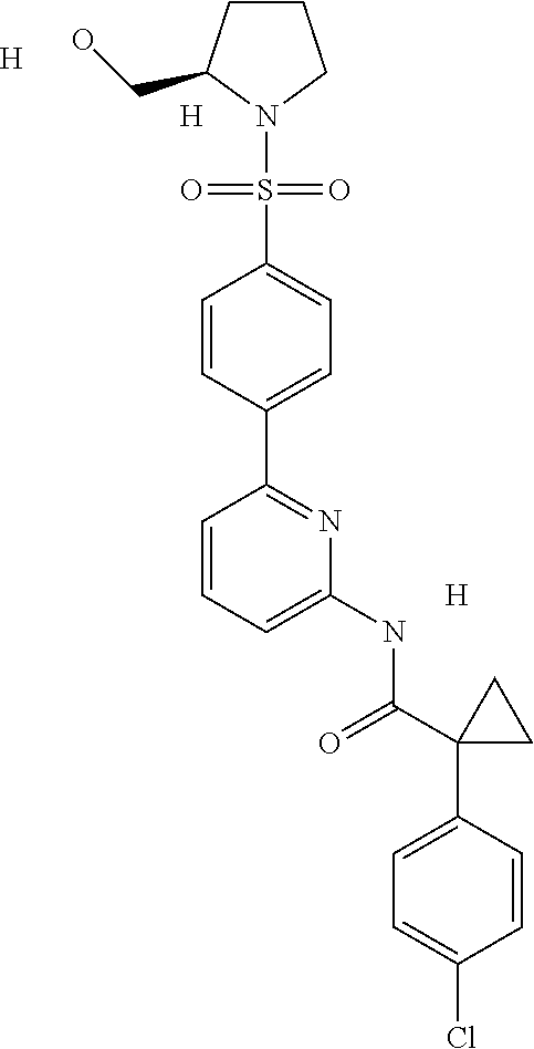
C1CCN(S(C2=CC=C(C3=NC(NC(C4(C5=CC=C(Cl)C=C5)CC4)=O)=CC=C3)C=C2)(=O)=O)C1CO.[H].[H].[H]
